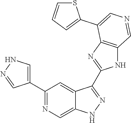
C1(C2=CNN=C2)=NC=C2C(=C1)C(C1=NC3=C(N1)C=NC=C3C1=CC=CS1)=NN2
